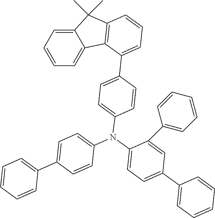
C12=CC=CC=C1C1=C(C2(C)C)C=CC=C1C1=CC=C(N(C2=CC=C(C3=CC=CC=C3)C=C2C2=CC=CC=C2)C2=CC=C(C3=CC=CC=C3)C=C2)C=C1
